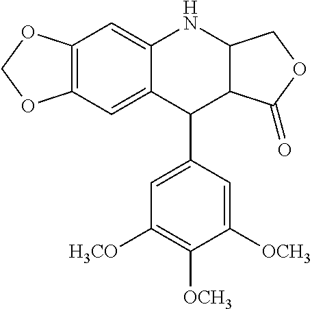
C12=C(C=C3C(=C1)NC1C(C3C3=CC([H3CO])=C([OCH3])C([OCH3])=C3)C(=O)OC1)OCO2
